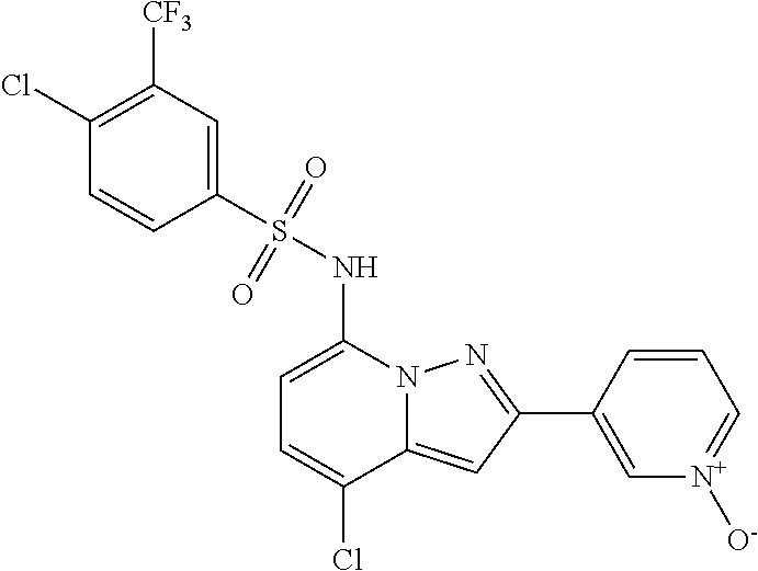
C1(C2=NN3C(=C2)C(Cl)=CC=C3NS(=O)(=O)C2=CC([CF3])=C(Cl)C=C2)=C[N+]([O-])=CC=C1
